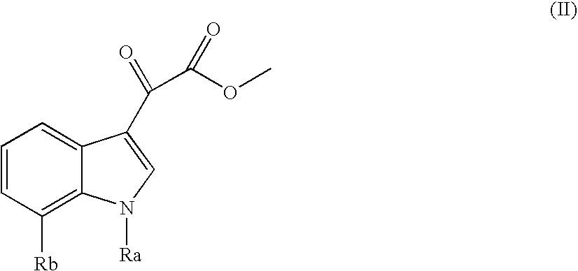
C1=CC([Rb])=C2C(=C1)C(C(C(OC)=O)=O)=CN2[Ra]
